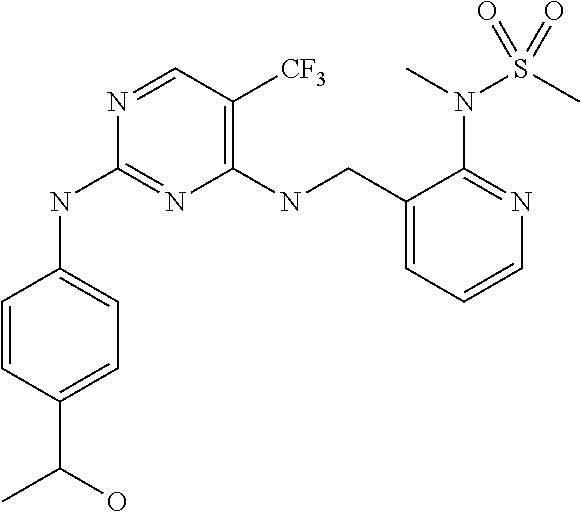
N1=CC([CF3])=C(NCC2=CC=CN=C2N(C)S(C)(=O)=O)N=C1NC1=CC=C(C(O)C)C=C1
